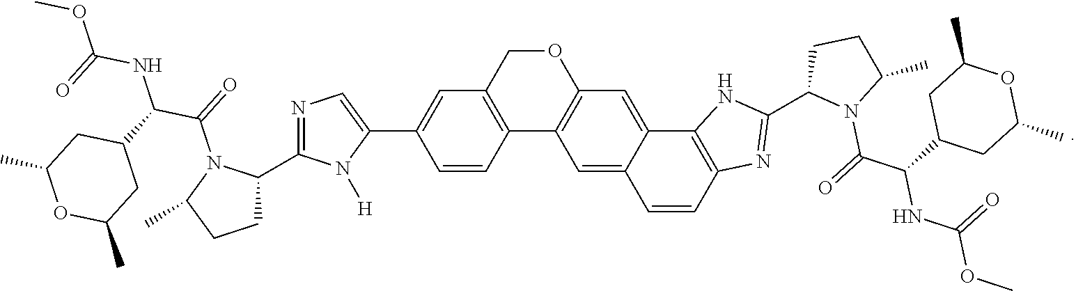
C12=C(COC3=C1C=C1C(=C3)C3=C(C=C1)N=C(C1N(C(C(NC(=O)OC)C4CC(C)OC(C)C4)=O)C(C)CC1)N3)C=C(C1=CN=C(C3CCC(C)N3C(C(NC(=O)OC)C3CC(C)OC(C)C3)=O)N1[H])C=C2
